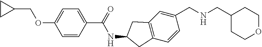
C1=CC(C(=O)NC2CC3=C(C=CC(CNCC4CCOCC4)=C3)C2)=CC=C1OCC1CC1
